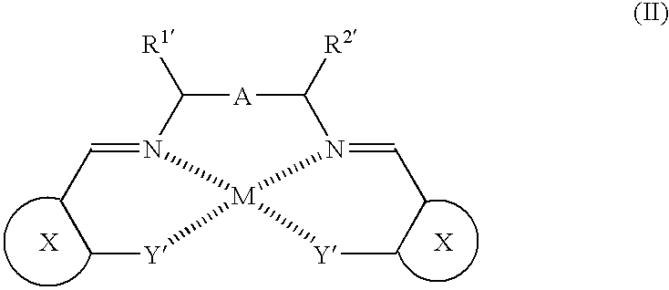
N12=CCC[Y][M]13N(=CCC[Y]3)C([R2])[A]C2[R1].[X]
